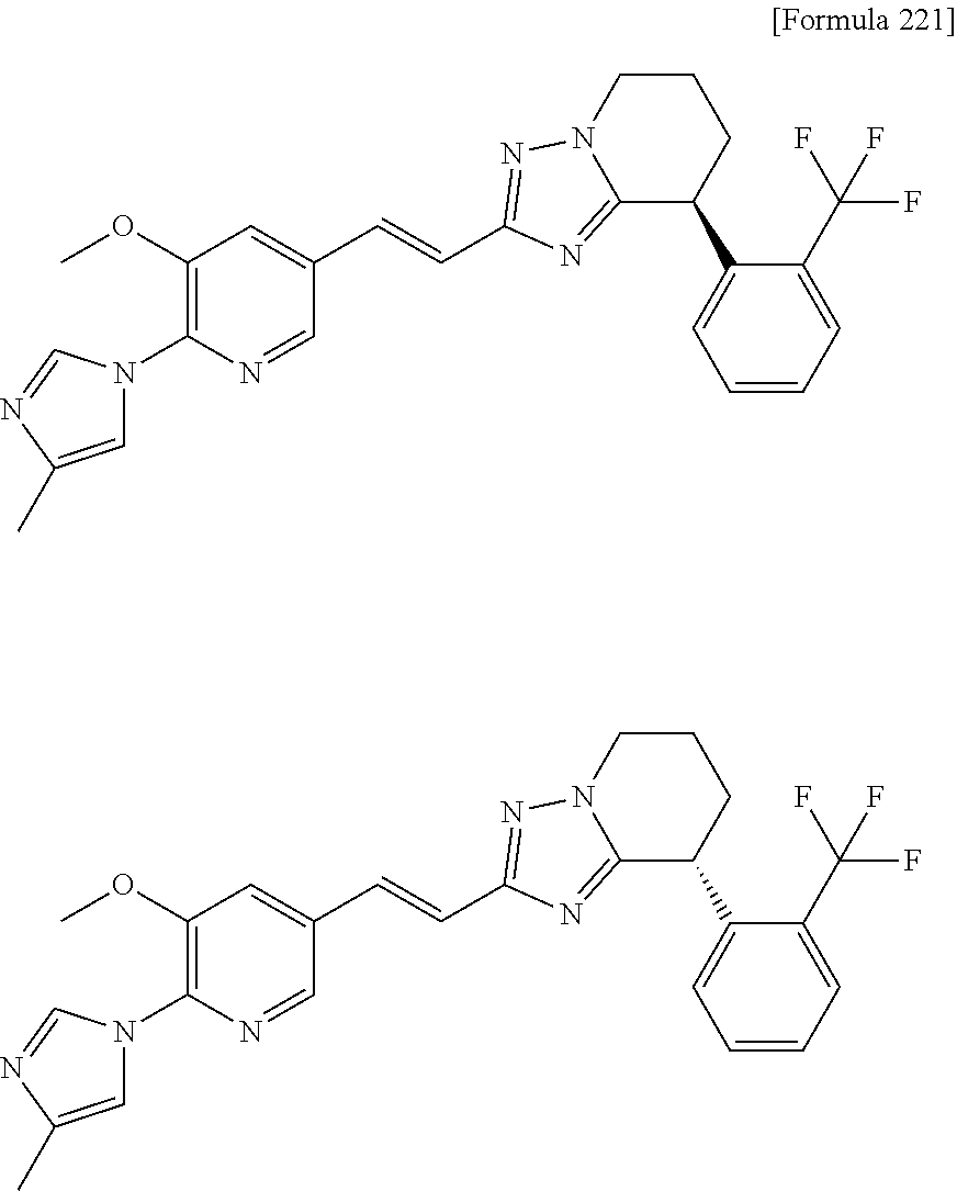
C1=C(C)N=CN1C1=C(OC)C=C(C=CC2=NN3C(=N2)C(C2=CC=CC=C2C(F)(F)F)CCC3)C=N1.C1=C(C)N=CN1C1=C(OC)C=C(C=CC2=NN3C(=N2)C(C2=CC=CC=C2C(F)(F)F)CCC3)C=N1
